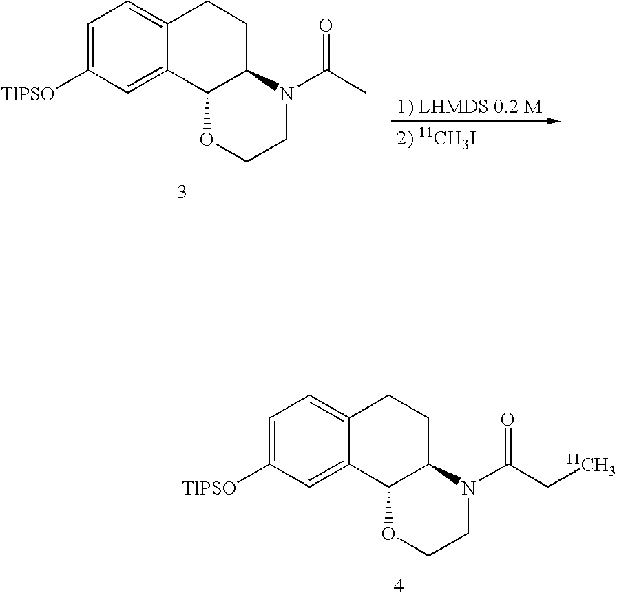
C1=C([TlPSO])C=C2C(=C1)CCC1C2OCCN1C(C[11CH3])=O.C1=C([TlPSO])C=C2C(=C1)CCC1C2OCCN1C(C)=O
